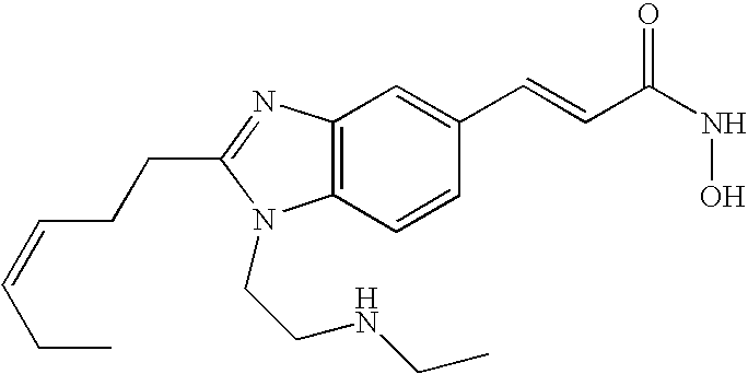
C12=C(N=C(CCC=CCC)N1CCNCC)C=C(C=CC(NO)=O)C=C2
